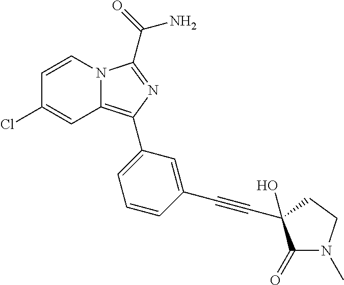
C12=C(C3=CC=CC(C#CC4(O)C(=O)N(C)CC4)=C3)N=C(C(=O)N)N1C=CC(Cl)=C2
